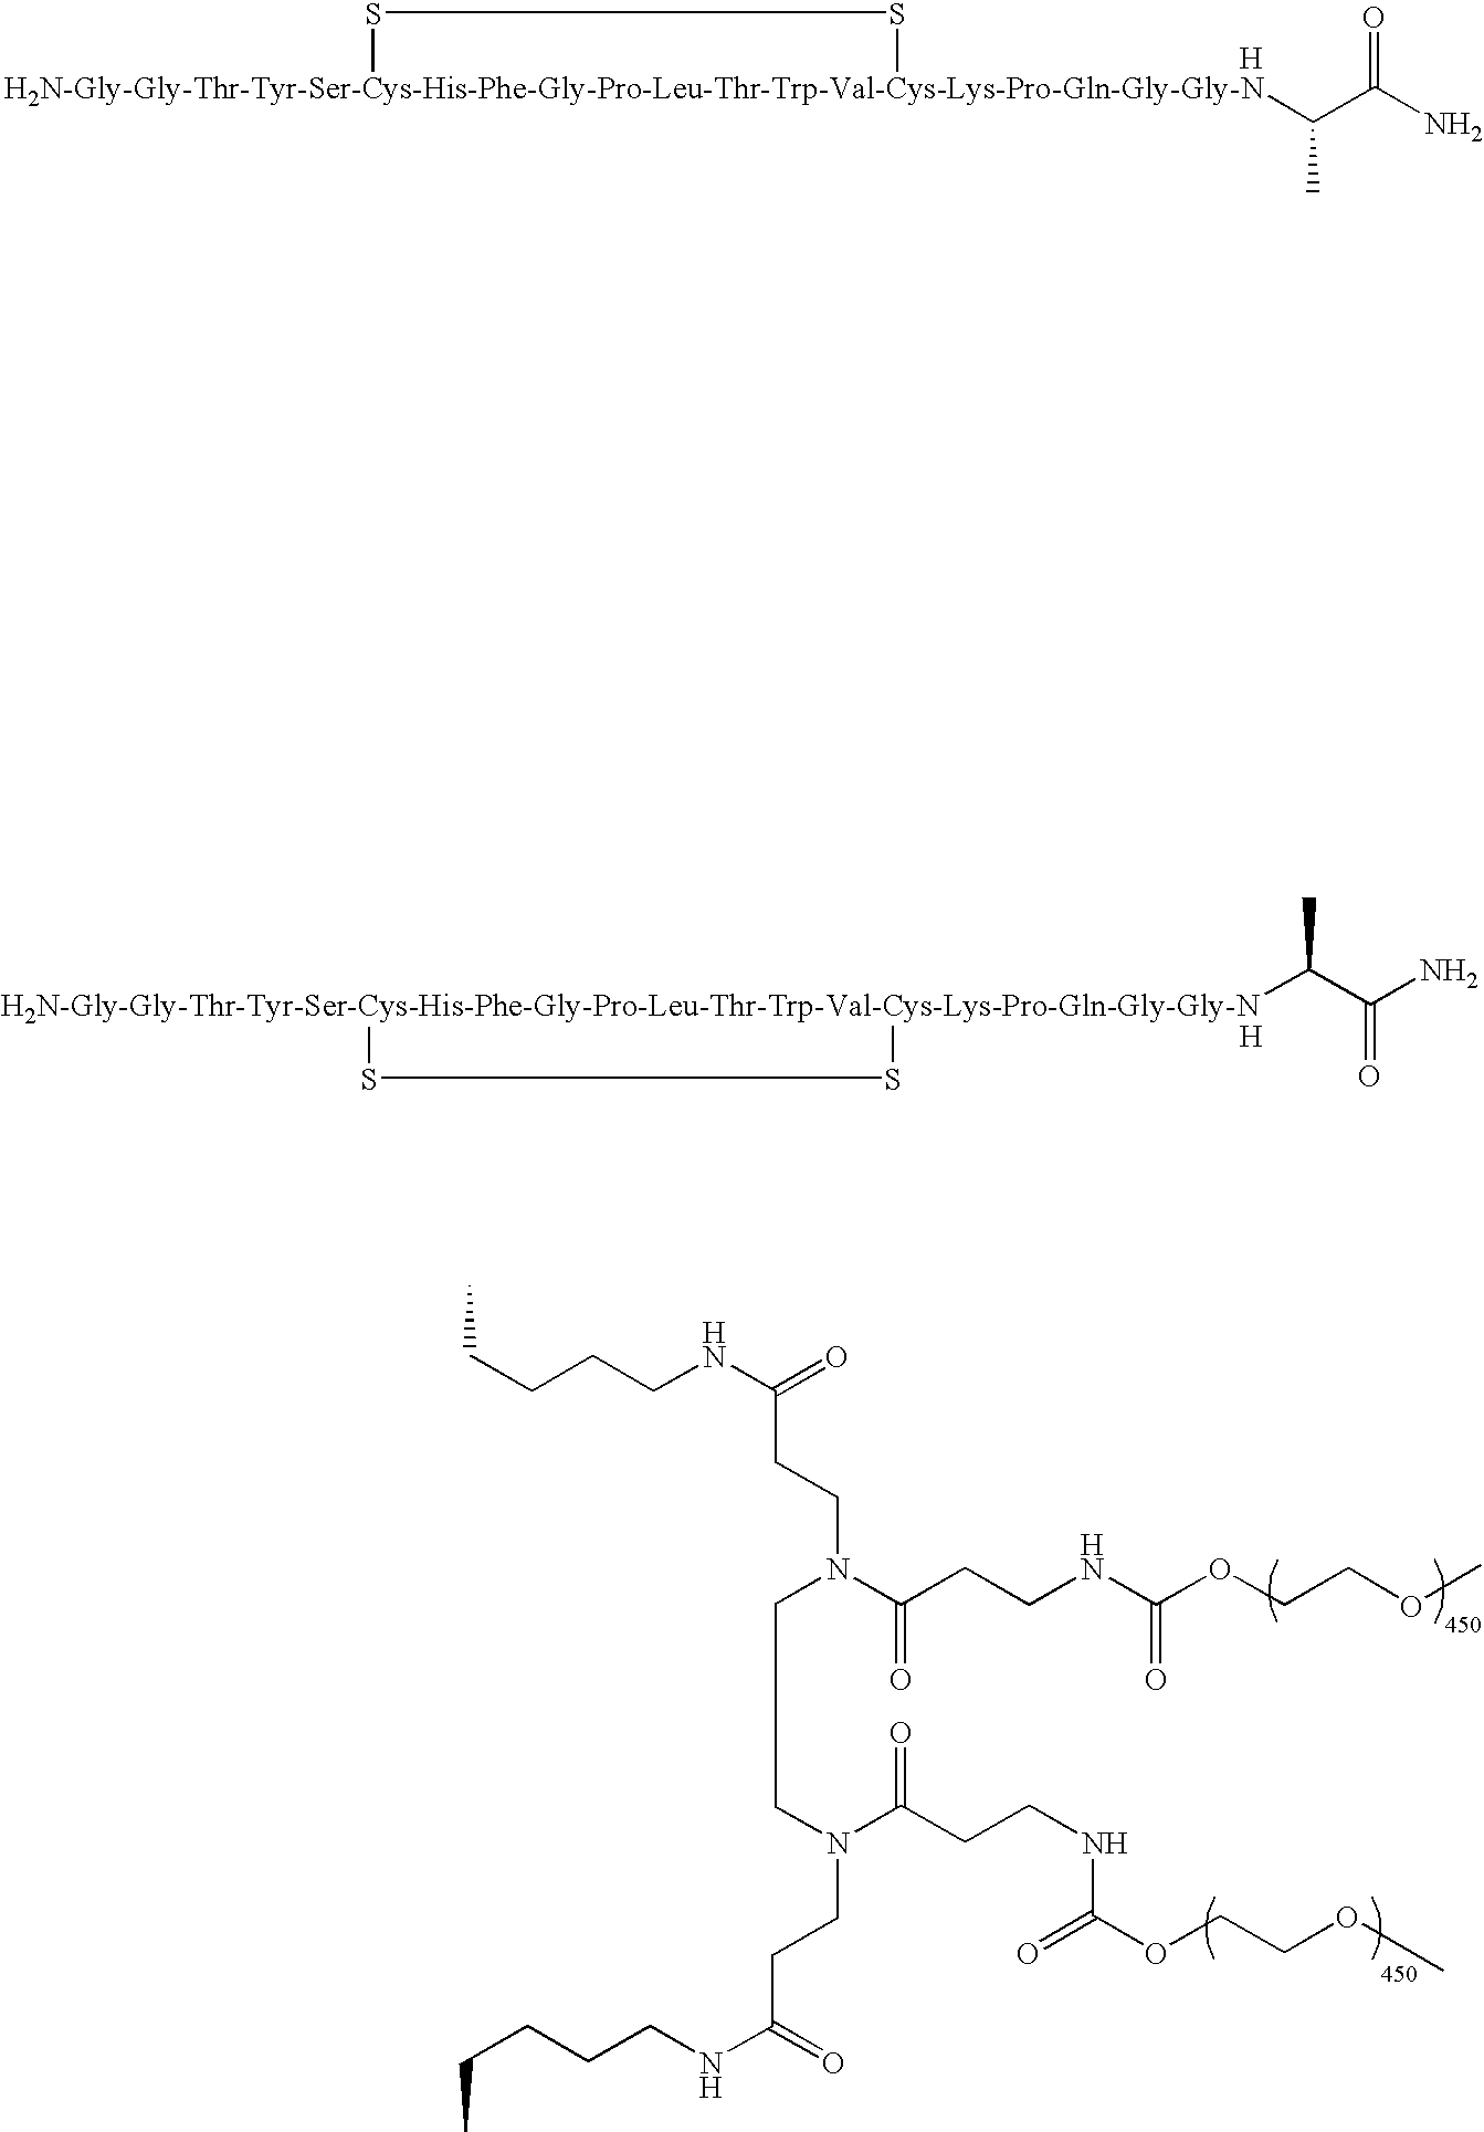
[H].CC(C(N)=O)[H2N-Gly-Gly-Thr-Tyr-Ser-Cys-His-Phe-Gly-Pro-Leu-Thr-Trp-Val-Cys-Lys-Pro-Gln-Gly-Gly-N]1SS1.CC(C(=O)N)[H2N-Gly-Gly-Thr-Tyr-Ser-Cys-His-Phe-Gly-Pro-Leu-Thr-Trp-Val-Cys-Lys-Pro-Gln-Gly-Gly-N]1SS1.[H].C(=O)(CCN(CCN(CCC(=O)NCCCCC)C(CCNC(=O)OCCOC)=O)C(CCNC(=O)OCCOC)=O)NCCCCC
